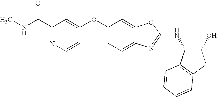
CNC(C1=NC=CC(OC2=CC=C3C(=C2)OC(NC2C(O)CC4=C2C=CC=C4)=N3)=C1)=O
